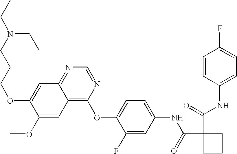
C1=CC(NC(=O)C2(C(=O)NC3=CC=C(OC4=C5C(=NC=N4)C=C(OCCCN(CC)CC)C(OC)=C5)C(F)=C3)CCC2)=CC=C1F
